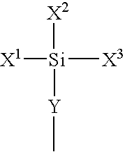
[X2][Si]([X1])([X3])[Y]C
